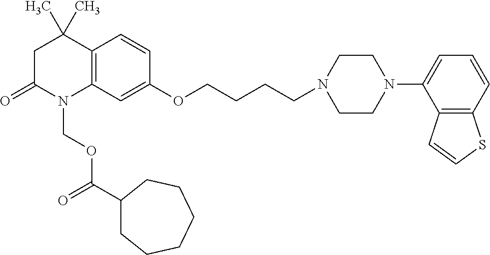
C12=C(C=C(OCCCCN3CCN(C4=CC=CC5=C4C=CS5)CC3)C=C1)N(COC(=O)C1CCCCCC1)C(=O)CC2(C)C
